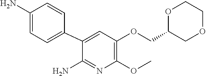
C1(OCC2COCCO2)=C(OC)N=C(N)C(C2=CC=C(N)C=C2)=C1
